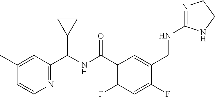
C1(C(NC(C2=C(F)C=C(F)C(CNC3=NCCN3)=C2)=O)C2CC2)=NC=CC(C)=C1
